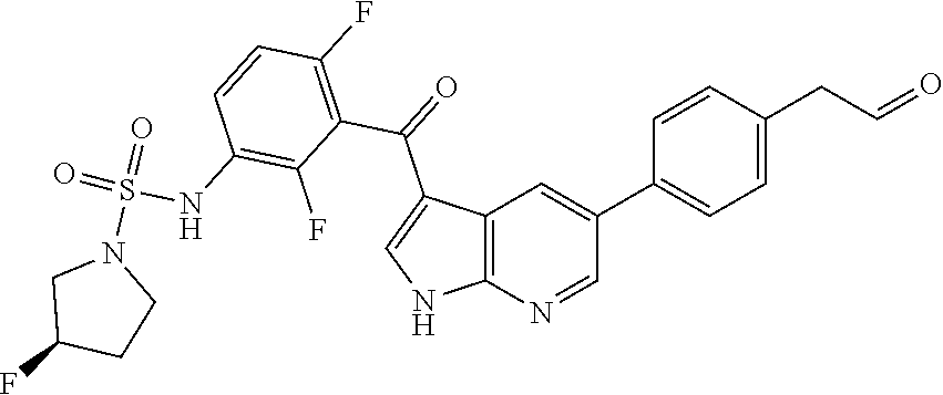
C12=C(N=CC(C3=CC=C(CC=O)C=C3)=C1)NC=C2C(=O)C1=C(F)C=CC(NS(=O)(N2CC(F)CC2)=O)=C1F
